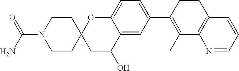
C1=CC(C2=CC=C3C(=C2)C(O)CC2(O3)CCN(C(N)=O)CC2)=C(C)C2=C1C=CC=N2
